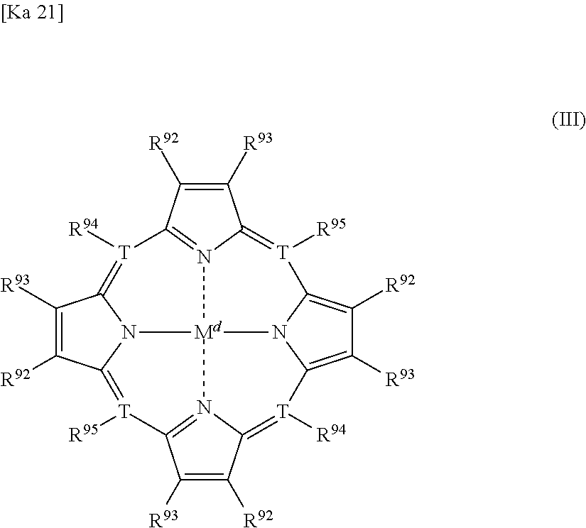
C1([R93])=C([R92])C2=N3C1=[T]([R95])C1=C([R92])C([R93])=C4N1[Md]31N3C(=[T]([R95])C5=N1C(=[T]4[R94])C([R92])=C5[R93])C([R92])=C([R93])C3=[T]2[R94]
